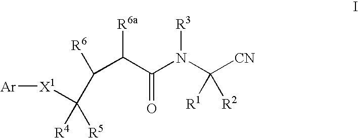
C(C(C(N(C([CN])([R1])[R2])[R3])=O)[R6a])(C([R5])([R4])[X1][Ar])[R6]
